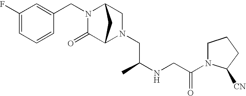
C1(F)=CC=CC(CN2C(=O)C3N(CC(NCC(=O)N4CCCC4[CN])C)CC2C3)=C1
